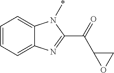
C1=CC=C2C(=C1)N(*)C(C(=O)C1CO1)=N2
